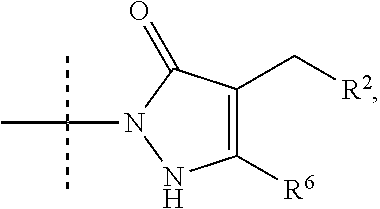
C1(C[R2])=C([R6])NN(C(C)(C)C)C1=O
